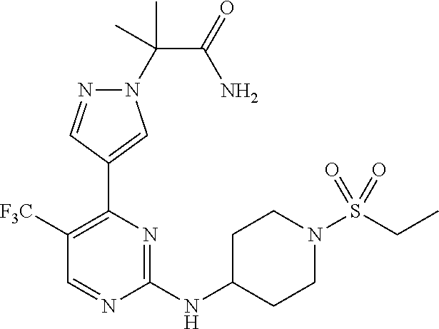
N1(C(C(=O)N)(C)C)N=CC(C2=C([F3C])C=NC(NC3CCN(S(=O)(=O)CC)CC3)=N2)=C1
